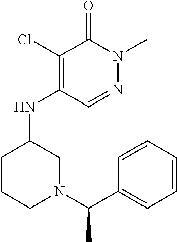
C1(Cl)=C(NC2CCCN(C(C3=CC=CC=C3)C)C2)C=NN(C)C1=O
